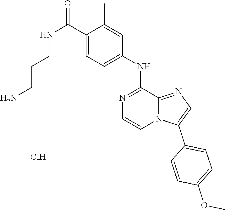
C1=C(C(NCCCN)=O)C(C)=CC(NC2=NC=CN3C2=NC=C3C2=CC=C(OC)C=C2)=C1.Cl
